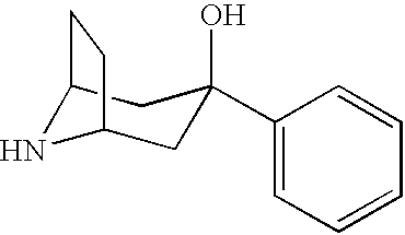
C12NC(CC(O)(C3=CC=CC=C3)C1)CC2
